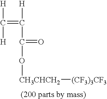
[H]C([H])=C([H])C(=O)O[CH3CHCH2][(CF3)3CF3]
